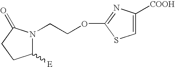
C1([E])N(CCOC2=NC([COOH])=CS2)C(=O)CC1
